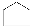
C(=CC)CC
